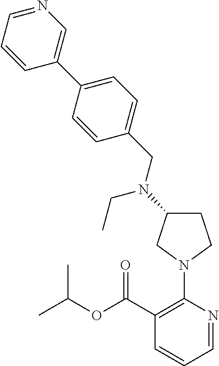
C1=NC(N2CC(N(CC3=CC=C(C4=CN=CC=C4)C=C3)CC)CC2)=C(C(OC(C)C)=O)C=C1
